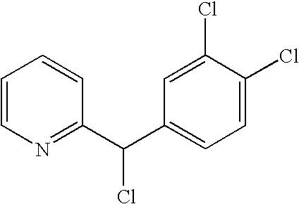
C1=CN=C(C(C2=CC=C(Cl)C(Cl)=C2)Cl)C=C1
